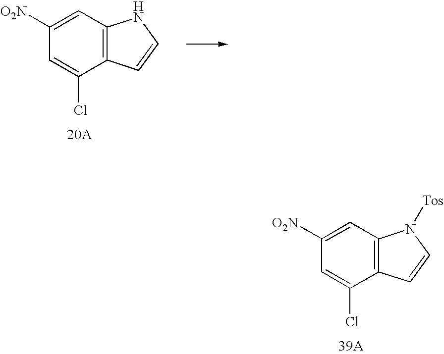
C1([O2N])=CC2=C(C(Cl)=C1)C=CN2[Tos].C1([O2N])=CC2=C(C(Cl)=C1)C=CN2
